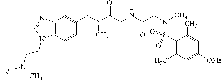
C12=C(C=CC(CN(C(CNC(CN(C)S(=O)(=O)C3=C(C)C=C([OMe])C=C3C)=O)=O)C)=C1)N(CCN(C)C)C=N2
